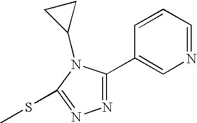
C1=CC=NC=C1C1=NN=C(SC)N1C1CC1
